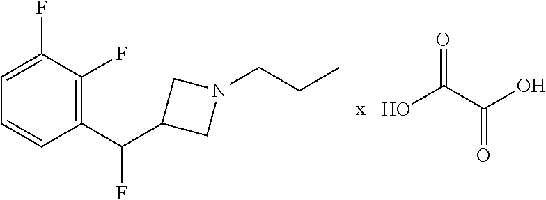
C1=C(F)C(F)=C(C(C2CN(CCC)C2)F)C=C1.OC(C(O)=O)=O
